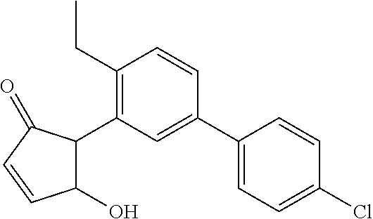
C1(C2=C(CC)C=CC(C3=CC=C(Cl)C=C3)=C2)C(O)C=CC1=O
